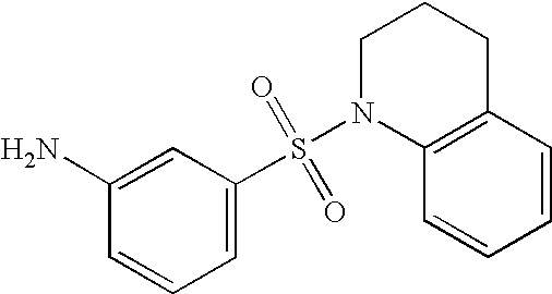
C1=C(S(N2C3=C(CCC2)C=CC=C3)(=O)=O)C=C(N)C=C1
